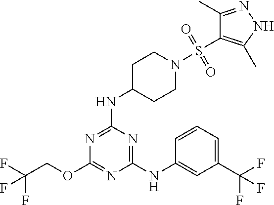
FC(COC1=NC(NC2=CC(C(F)(F)F)=CC=C2)=NC(NC2CCN(S(C3=C(C)NN=C3C)(=O)=O)CC2)=N1)(F)F
